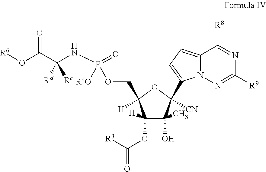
C1(OC(=O)[R3])([H])C(C)(O)C([CN])(C2=CC=C3N2N=C([R9])N=C3[R8])OC1(COP(=O)(NC(C(O[R6])=O)([Rc])[Rd])[R4O])[H]
